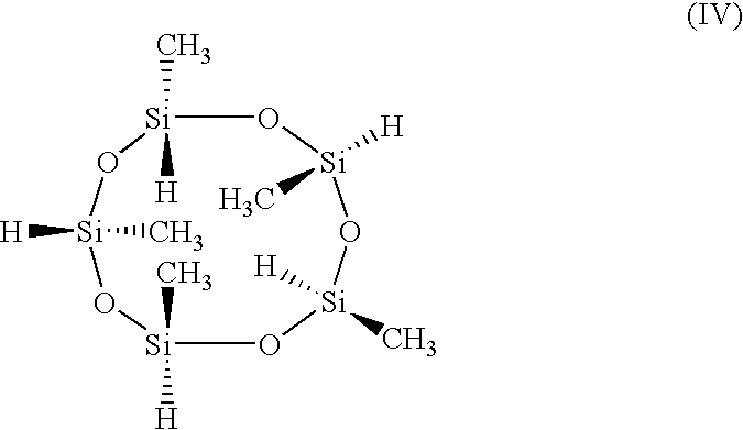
O1[Si](C)([H])O[Si](C)([H])O[Si](C)([H])O[Si]([H])(C)O[Si]1(C)[H]
